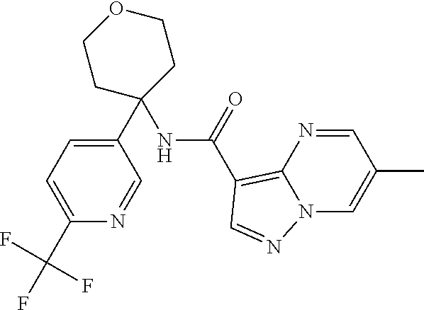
C1(C2=CC=C(C(F)(F)F)N=C2)(NC(C2=C3N=CC(C)=CN3N=C2)=O)CCOCC1
